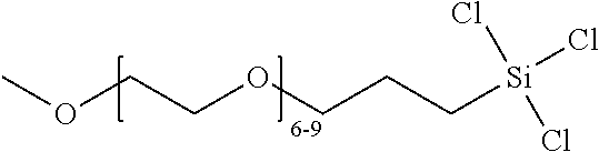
COCCOCCC[Si](Cl)(Cl)Cl
